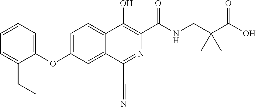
C1(OC2=CC=C3C(=C2)C(C#N)=NC(C(NCC(C(O)=O)(C)C)=O)=C3O)=CC=CC=C1CC
